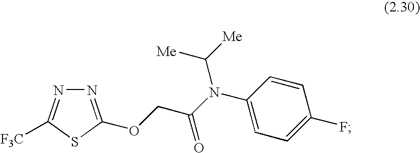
N1=C(OCC(N(C2=CC=C(F)C=C2)C([Me])[Me])=O)SC([F3C])=N1
